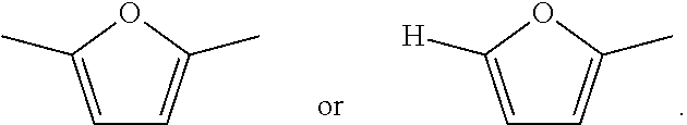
C1=C([H])OC(C)=C1.C1=C(C)OC(C)=C1
